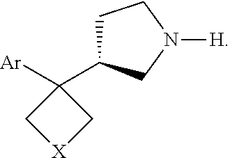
C1C(C2([Ar])C[X]C2)CN([H])C1
